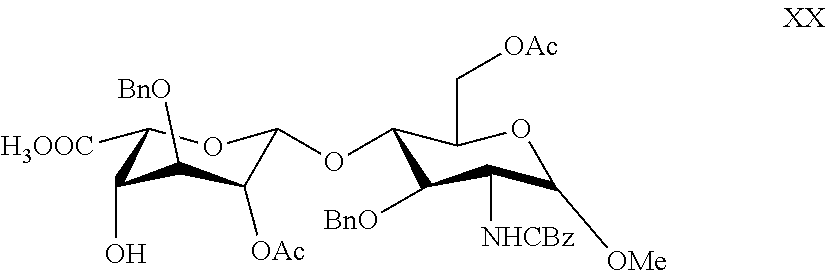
C1([H3OOC])C(O)C([BnO])C([OAc])C(OC2C([BnO])C([NHCBz])C([OMe])OC2C[OAc])O1
